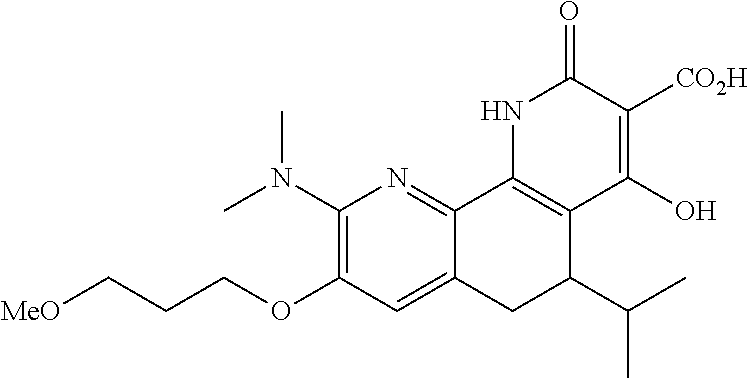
C12=CC(OCCC[MeO])=C(N(C)C)N=C1C1=C(C(C(C)C)C2)C(O)=C([CO2H])C(=O)N1
